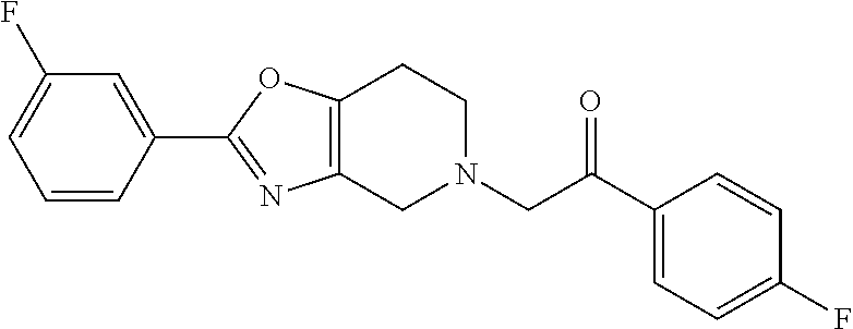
C1(C2=NC3=C(O2)CCN(CC(C2=CC=C(F)C=C2)=O)C3)=CC(F)=CC=C1
